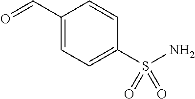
C1(C=O)=CC=C(S(N)(=O)=O)C=C1
